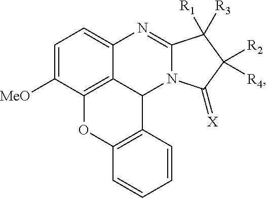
C1=C([MeO])C2=C3C(=C1)N=C1N(C3C3=C(O2)C=CC=C3)C(=[X])C([R4])([R2])C1([R1])[R3]
